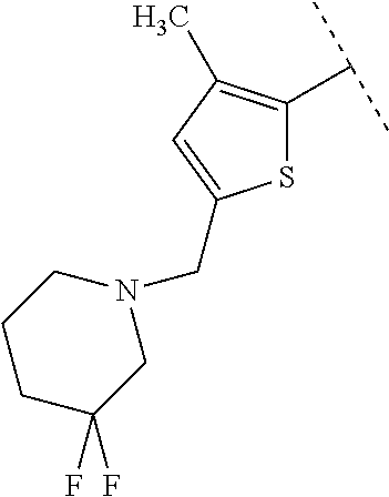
S1C(C(C)C)=C(C)C=C1CN1CCCC(F)(F)C1
